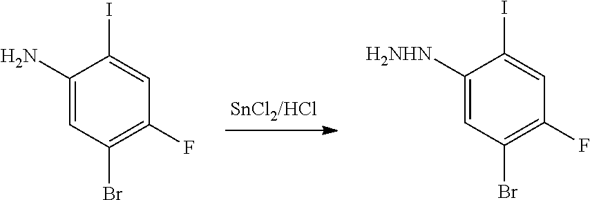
C1(N)=CC(Br)=C(F)C=C1I.C1([H2NHN])=CC(Br)=C(F)C=C1I
